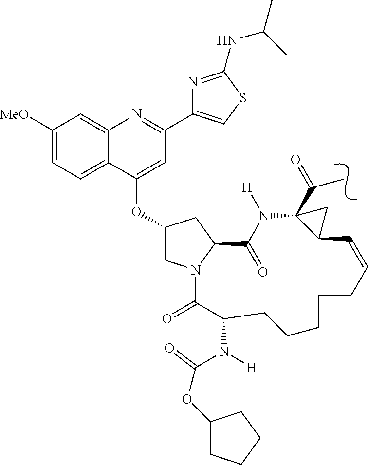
C1([MeO])=CC=C2C(=C1)N=C(C1=CSC(NC(C)C)=N1)C=C2OC1CN2C(C1)C(=O)N([H])C1(C(=O)C)C(C1)C=CCCCCCC(N(C(OC1CCCC1)=O)[H])C2=O
